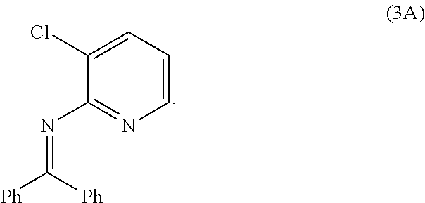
C1(Cl)=CC=CN=C1N=C([Ph])[Ph]
